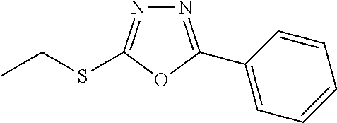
N1=C(C2=CC=CC=C2)OC(SCC)=N1
